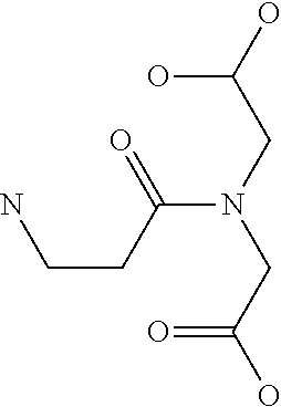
OC(CN(CC(O)=O)C(CCN)=O)O
